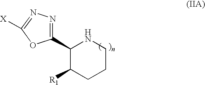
[R1]C1CCCNC1C1=NN=C([X])O1
